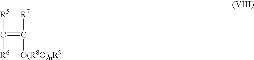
C(=C([R7])[O(R8O)nR9])([R5])[R6]
